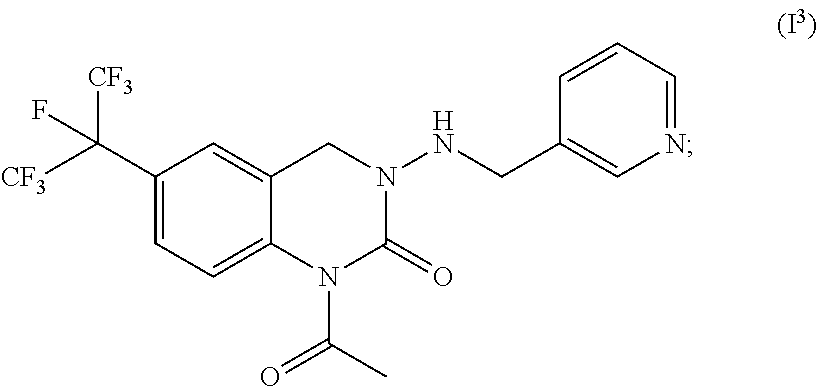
C1(C([CF3])([CF3])F)=CC=C2C(=C1)CN(NCC1=CN=CC=C1)C(=O)N2C(C)=O
